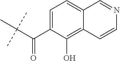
C(C(C)(C)C)(C1=CC=C2C(=C1O)C=CN=C2)=O
